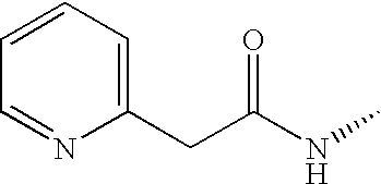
C(NC)(=O)CC1=CC=CC=N1
